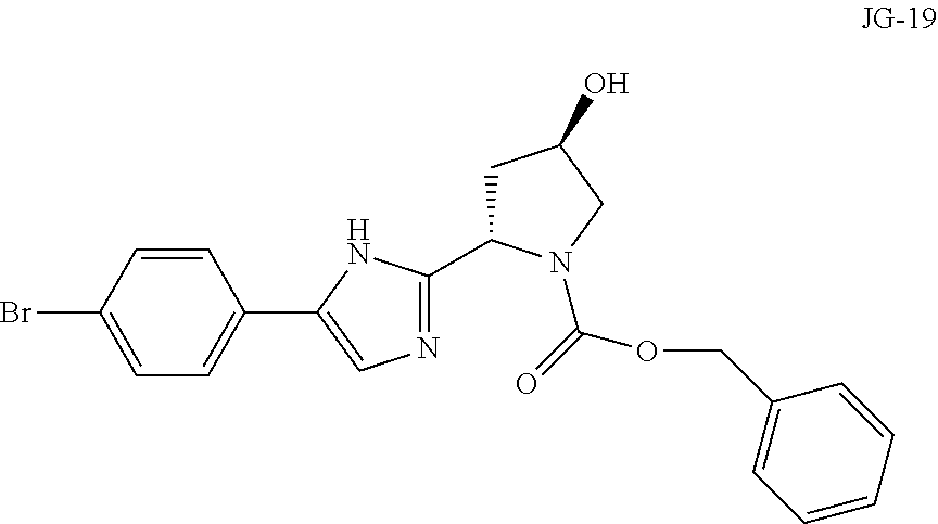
BrC1=CC=C(C2=CN=C(C3CC(O)CN3C(=O)OCC3=CC=CC=C3)N2)C=C1
